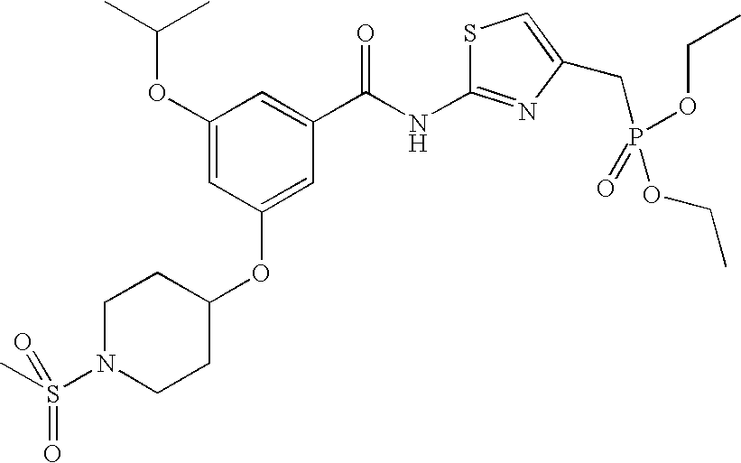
C1(OC(C)C)=CC(OC2CCN(S(C)(=O)=O)CC2)=CC(C(NC2=NC(CP(OCC)(OCC)=O)=CS2)=O)=C1
